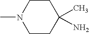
C1CN(C)CCC1(C)N
